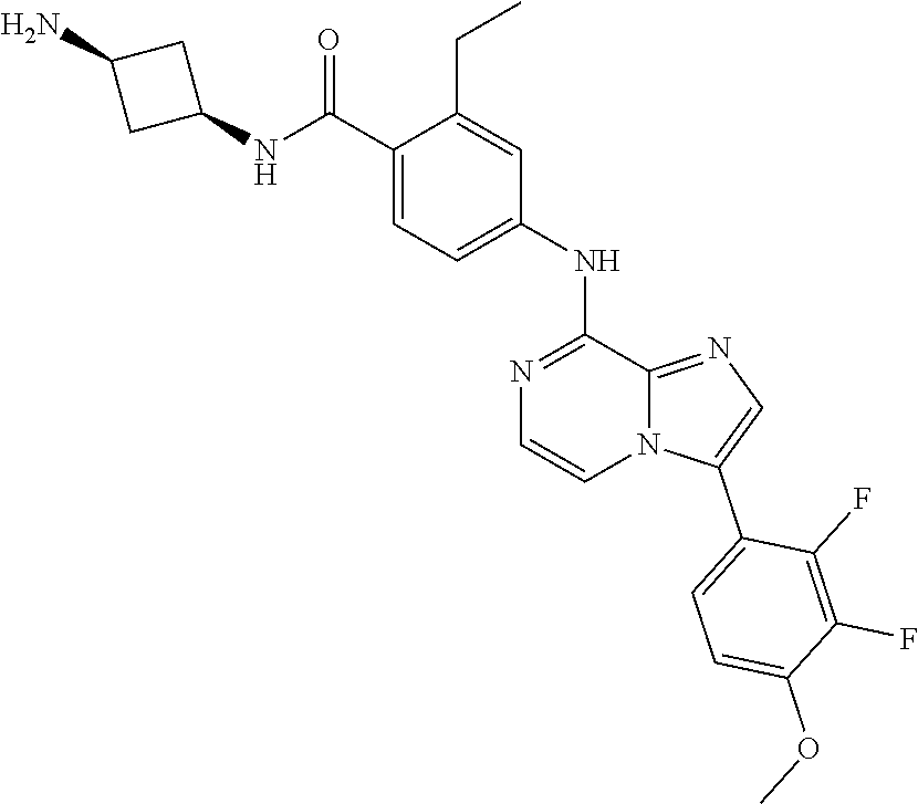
N(C(C1=CC=C(NC2=NC=CN3C2=NC=C3C2=CC=C(OC)C(F)=C2F)C=C1CC)=O)C1CC(N)C1
